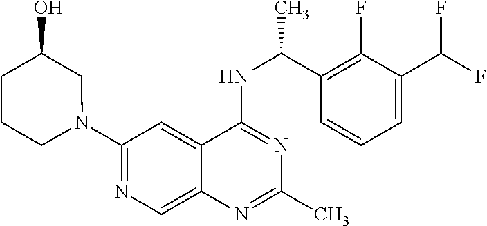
N1(C2=NC=C3C(=C2)C(NC(C2=C(F)C(C(F)F)=CC=C2)C)=NC(C)=N3)CC(O)CCC1
